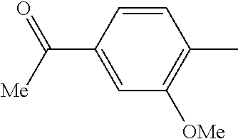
C1=C(C([Me])=O)C=CC(C)=C1[OMe]
